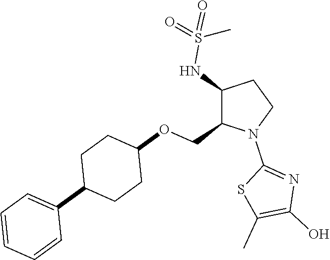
C1(NS(=O)(=O)C)C(COC2CCC(C3=CC=CC=C3)CC2)N(C2=NC(O)=C(C)S2)CC1
